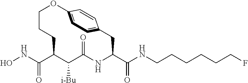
ONC(C1C([i-Bu])C(=O)NC(C(NCCCCCCF)=O)CC2=CC=C(OCCC1)C=C2)=O
